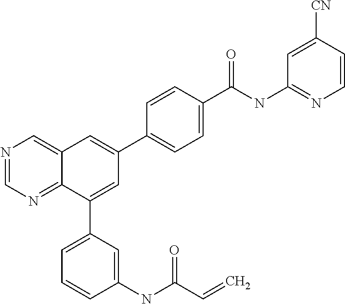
C1=C([CN])C=CN=C1NC(C1=CC=C(C2=CC3=CN=CN=C3C(C3=CC=CC(NC(C=C)=O)=C3)=C2)C=C1)=O
